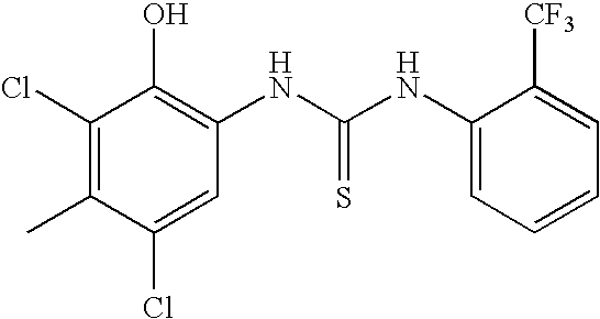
C1(Cl)=C(C)C(Cl)=CC(NC(NC2=CC=CC=C2[CF3])=S)=C1O
